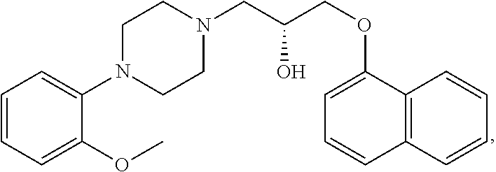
C1=CC=C(OC)C(N2CCN(CC(COC3=CC=CC4=C3C=CC=C4)O)CC2)=C1
